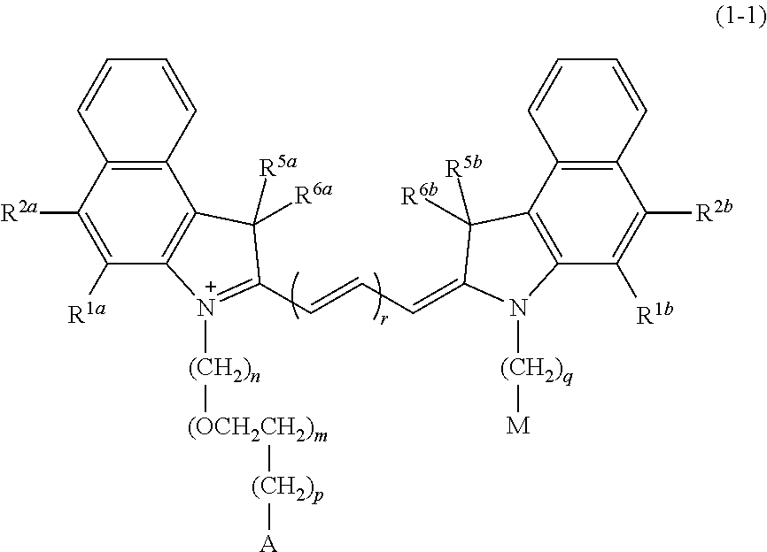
C12=C(C([R2a])=C([R1a])C3=C1C([R6a])([R5a])C(C=CC=C1N([(CH2)q][M])C4=C(C5=C(C([R2b])=C4[R1b])C=CC=C5)C1([R6b])[R5b])=[N+]3[(CH2)n][(OCH2CH2)m][(CH2)p][A])C=CC=C2
